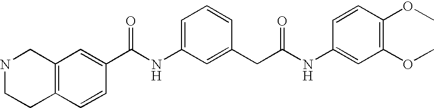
C12=C(C=C(C(NC3=CC=CC(CC(NC4=CC(OC)=C(OC)C=C4)=O)=C3)=O)C=C1)CNCC2
